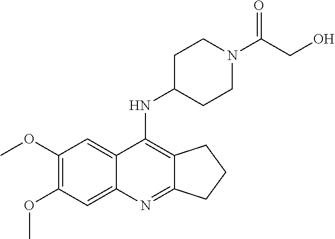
C1(OC)=C(OC)C=C2C(=C1)C(NC1CCN(C(CO)=O)CC1)=C1C(=N2)CCC1
